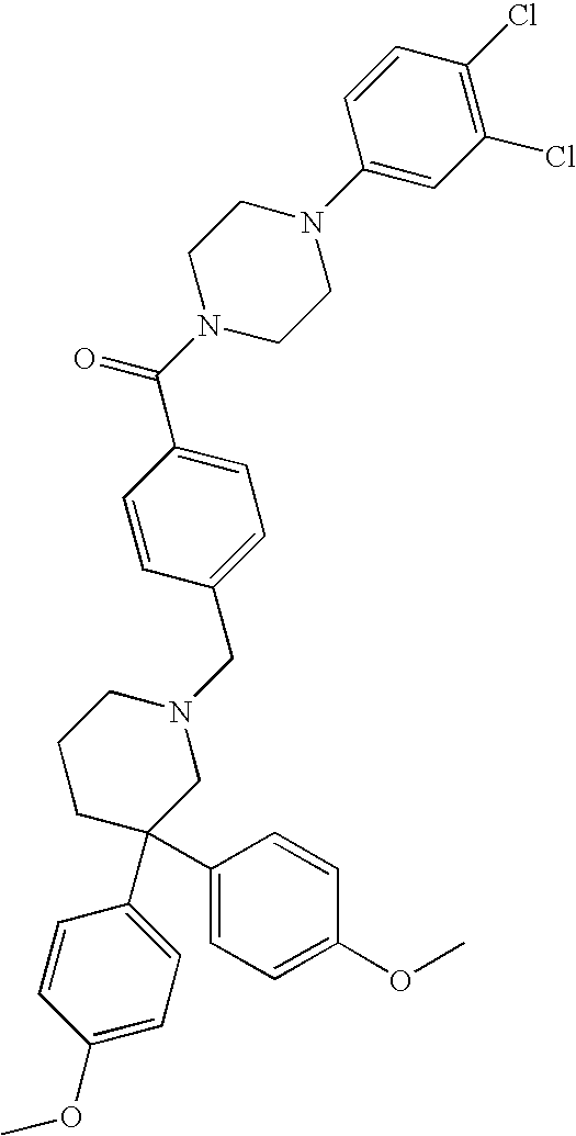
C1=C(C(N2CCN(C3=CC(Cl)=C(Cl)C=C3)CC2)=O)C=CC(CN2CCCC(C3=CC=C(OC)C=C3)(C3=CC=C(OC)C=C3)C2)=C1
